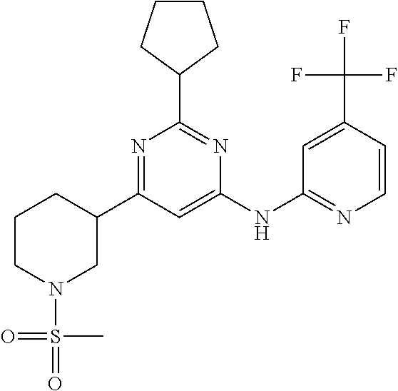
C1=C(NC2=NC=CC(C(F)(F)F)=C2)N=C(C2CCCC2)N=C1C1CCCN(S(=O)(=O)C)C1
